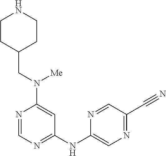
N1=CN=C(NC2=CN=C(C#N)C=N2)C=C1N([Me])CC1CCNCC1
